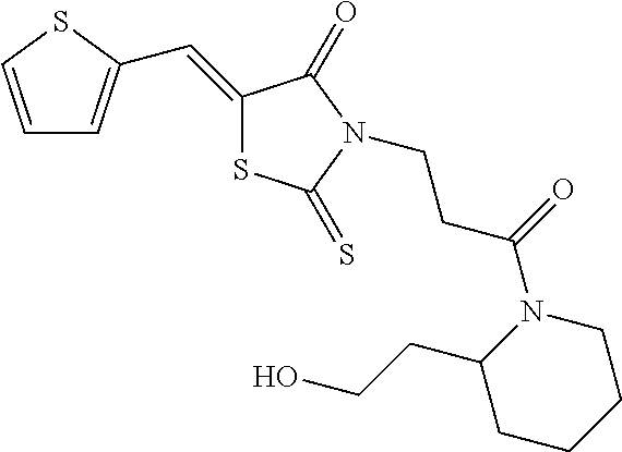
C1=CSC(C=C2SC(=S)N(CCC(N3C(CCO)CCCC3)=O)C2=O)=C1
